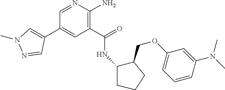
C1(C(=O)NC2C(COC3=CC=CC(N(C)C)=C3)CCC2)=C(N)N=CC(C2=CN(C)N=C2)=C1
